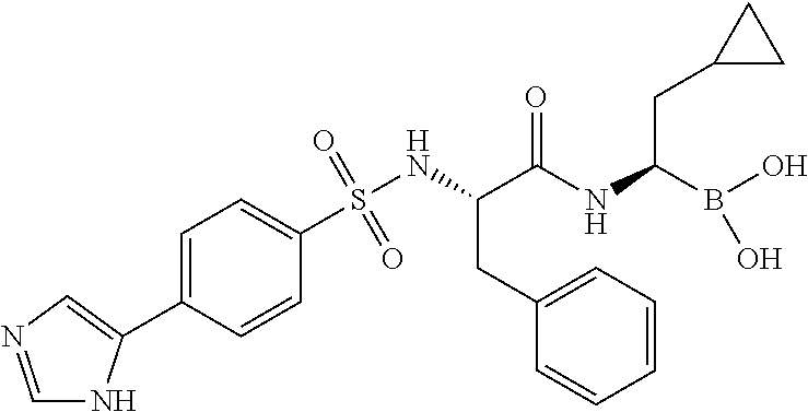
O=S(NC(C(NC(B(O)O)CC1CC1)=O)CC1=CC=CC=C1)(=O)C1=CC=C(C2=CN=CN2)C=C1
